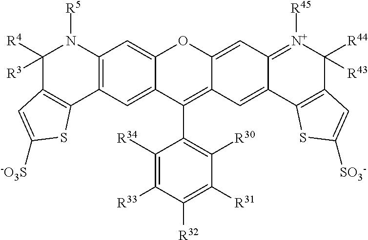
C1([R4])([R3])C2=C(C3=C(N1[R5])C=C1C(=C3)C(C3=C([R30])C([R31])=C([R32])C([R33])=C3[R34])=C3C(=CC4=[N+]([R45])C([R44])([R43])C5=C(C4=C3)SC([SO3-])=C5)O1)SC([-O3S])=C2
